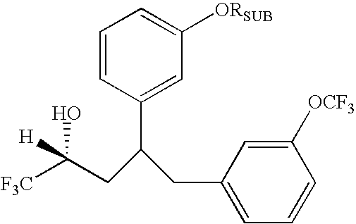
[F3C]C(CC(CC1=CC=CC([OCF3])=C1)C1=CC([ORSUB])=CC=C1)([H])O
